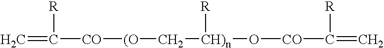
C=C([R])[CO][(O]C[CH)n](O[CO]C(=C)[R])[R]
